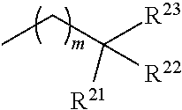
CCC([R23])([R22])[R21]
